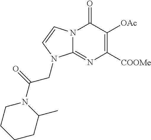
N12C(=NC([COOMe])=C([OAc])C1=O)N(CC(=O)N1CCCCC1C)C=C2
